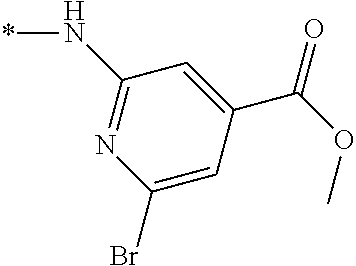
C1(N*)=NC(Br)=CC(C(=O)OC)=C1
